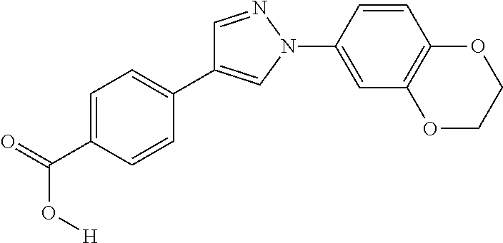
C1(C(=O)O[H])=CC=C(C2=CN(C3=CC4=C(C=C3)OCCO4)N=C2)C=C1
